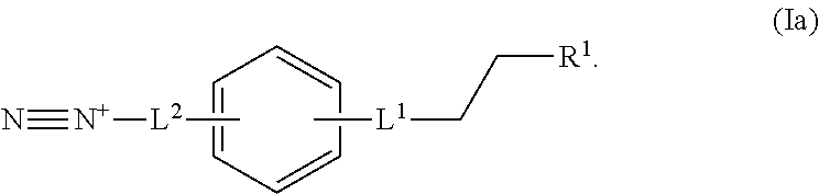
C1=CC=CC=C1.C[L2][N+]#N.C[L1]CC[R1]
